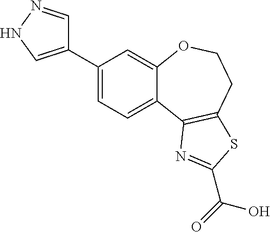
C1=C(C2=CNN=C2)C=C2C(=C1)C1=C(CCO2)SC(C(O)=O)=N1
